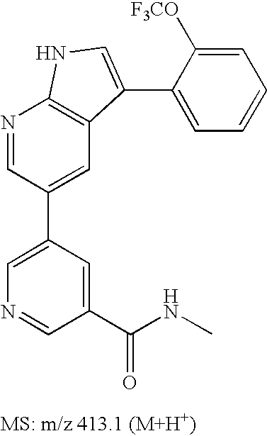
C1(C2=CC3=C(N=C2)NC=C3C2=CC=CC=C2[F3CO])=CN=CC(C(NC)=O)=C1
